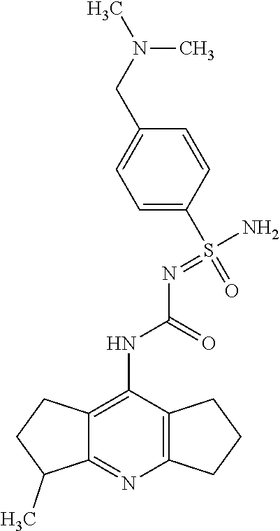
C1=C(S(=O)(N)=NC(NC2=C3C(=NC4=C2CCC4)C(C)CC3)=O)C=CC(CN(C)C)=C1
